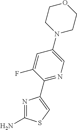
C1(C2=CSC(N)=N2)=NC=C(N2CCOCC2)C=C1F
